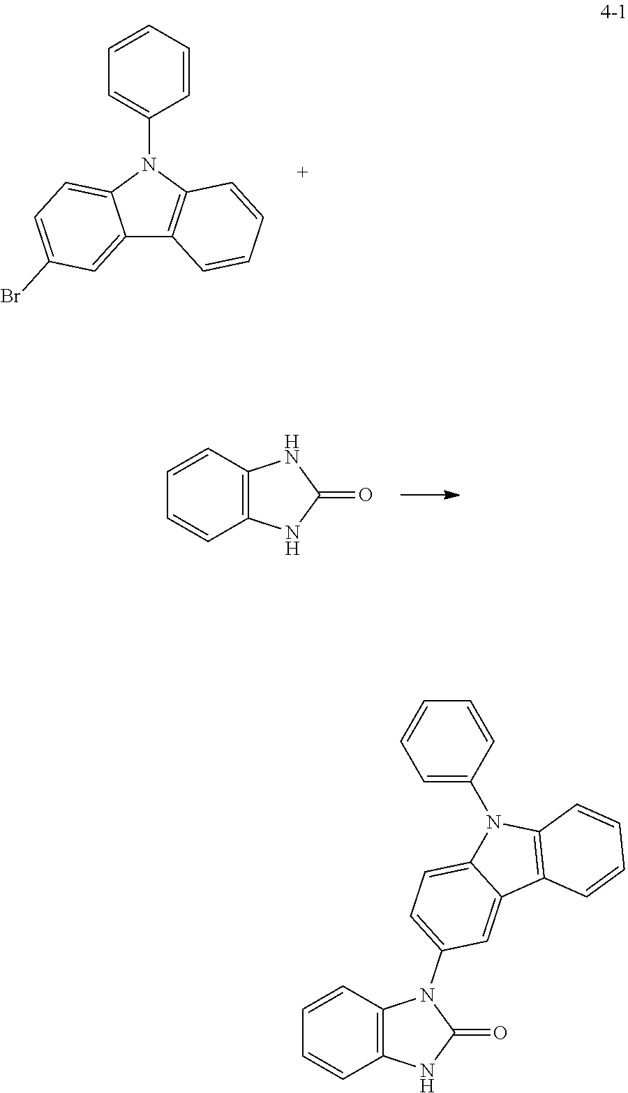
C1=CC=CC(N2C3=CC=C(Br)C=C3C3=C2C=CC=C3)=C1.C1=CC2=C(C=C1)NC(=O)N2.C1=CC2=C(C=C1)NC(=O)N2C1=CC=C2C(=C1)C1=C(C=CC=C1)N2C1=CC=CC=C1
